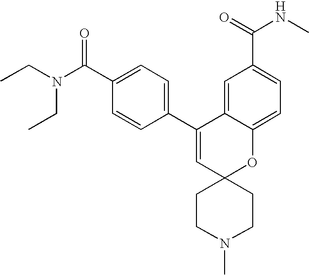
C1(C(N(CC)CC)=O)=CC=C(C2=CC3(OC4=CC=C(C(NC)=O)C=C24)CCN(C)CC3)C=C1
